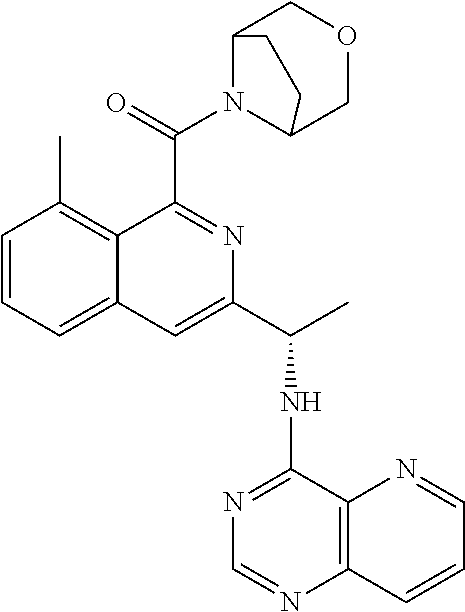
C1=CC=C2C(=C1C)C(C(=O)N1C3COCC1CC3)=NC(C(C)NC1=NC=NC3=C1N=CC=C3)=C2
